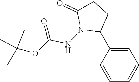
C1=CC(C2CCC(=O)N2NC(OC(C)(C)C)=O)=CC=C1
